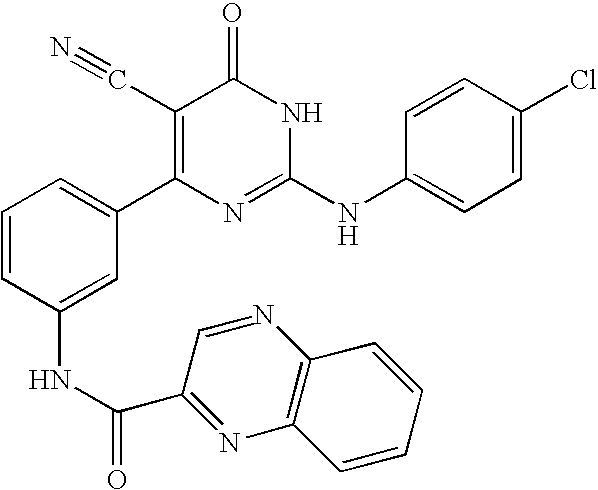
C1(NC(C2=NC3=C(N=C2)C=CC=C3)=O)=CC(C2=C(C#N)C(=O)NC(NC3=CC=C(Cl)C=C3)=N2)=CC=C1
